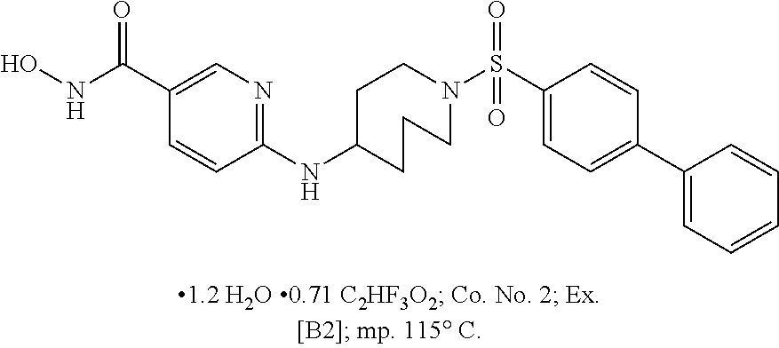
C1(C(NO)=O)=CN=C(NC2CCCN(S(C3=CC=C(C4=CC=CC=C4)C=C3)(=O)=O)CC2)C=C1
